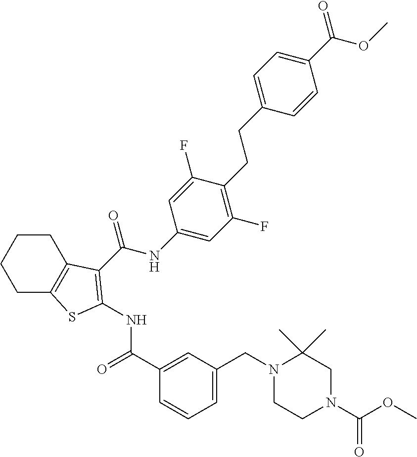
C1CCCC2=C1C(C(NC1=CC(F)=C(CCC3=CC=C(C(OC)=O)C=C3)C(F)=C1)=O)=C(NC(=O)C1=CC(CN3CCN(C(OC)=O)CC3(C)C)=CC=C1)S2
